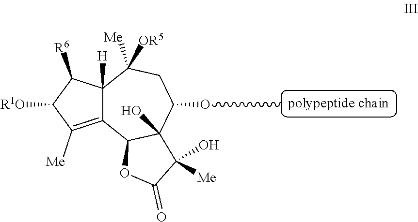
C12([H])C(=C([Me])C([R1O])C1[R6])C1C(O)(C(OC)CC2([Me])[OR5])C(O)([Me])C(=O)O1
